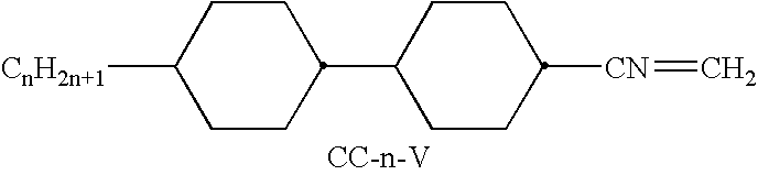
[CnH2n+1]C1CCC(C2CCC([CN]=C)CC2)CC1
